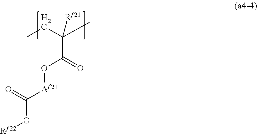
CCC(C)(C(=O)O[Af21]C(O[Rf22])=O)[Rf21]
